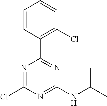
N1=C(Cl)N=C(NC(C)C)N=C1C1=C(Cl)C=CC=C1
